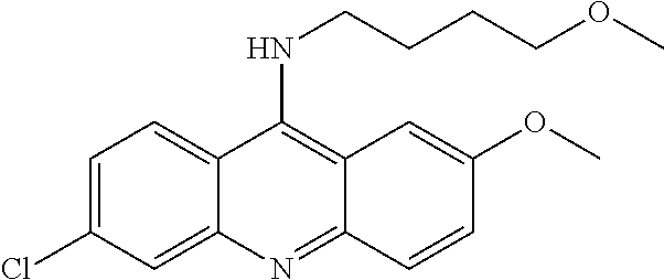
C1=C(Cl)C=C2C(=C1)C(NCCCCOC)=C1C(=N2)C=CC(OC)=C1
